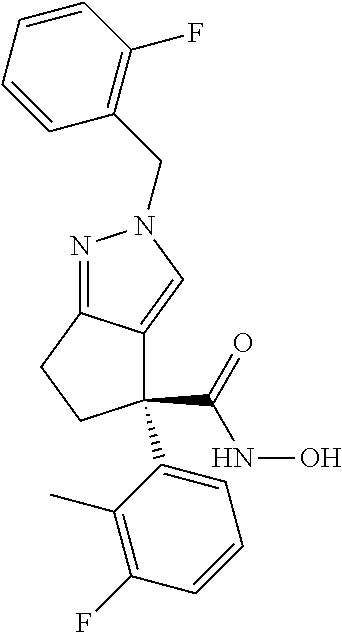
N1=C2C(=CN1CC1=C(F)C=CC=C1)C(C(NO)=O)(C1=CC=CC(F)=C1C)CC2
